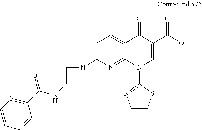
C1=C(N2CC(NC(C3=NC=CC=C3)=O)C2)N=C2C(=C1C)C(=O)C(C(O)=O)=CN2C1=NC=CS1
